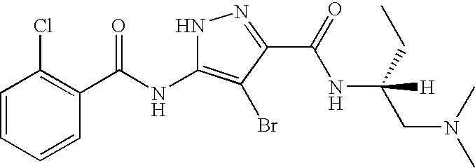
C1=CC=CC(C(NC2=C(Br)C(C(=O)NC([H])(CC)CN(C)C)=NN2)=O)=C1Cl
